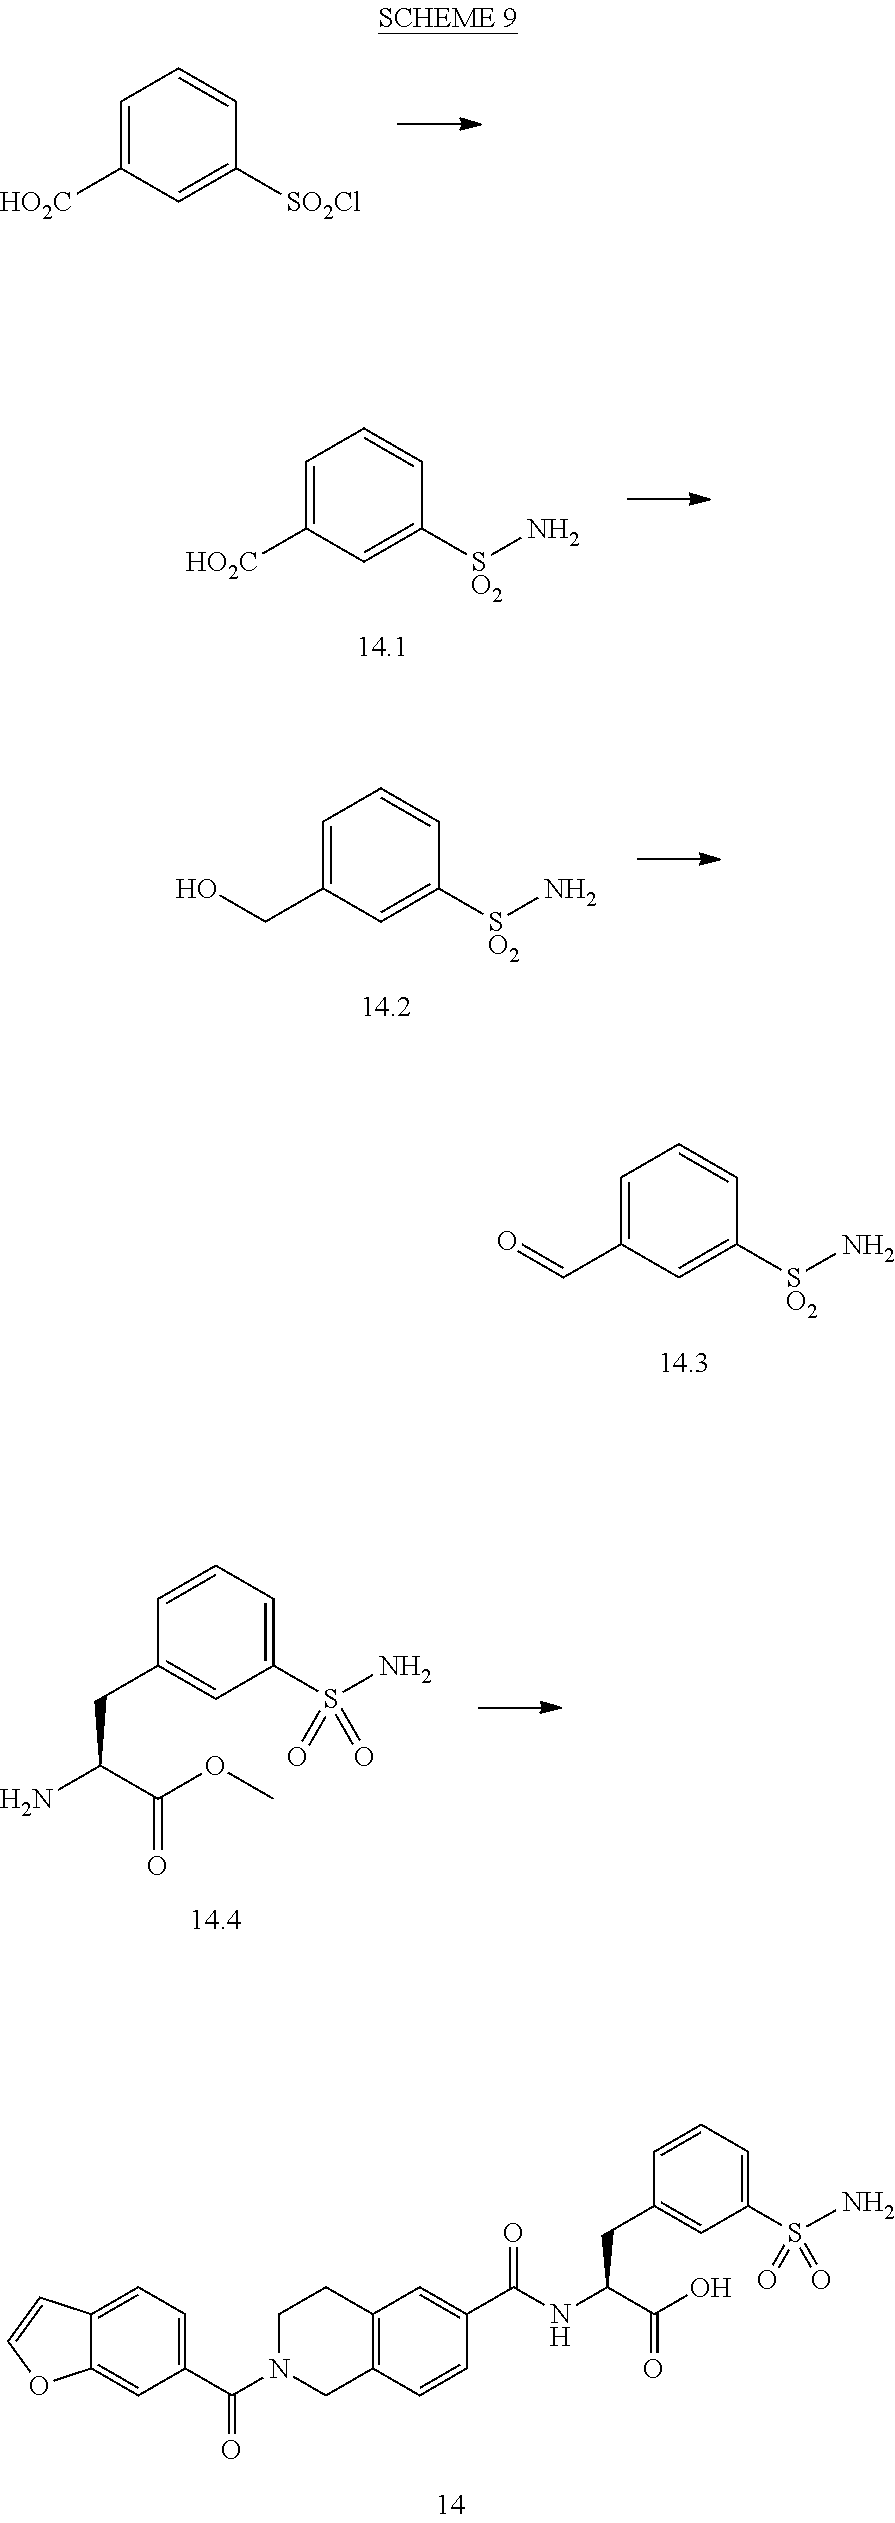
C1=C(C=O)C=C([SO2]N)C=C1.C1=C([HO2C])C=C([SO2Cl])C=C1.C1=C([HO2C])C=C([SO2]N)C=C1.C1=C(CO)C=C([SO2]N)C=C1.C1(S(=O)(N)=O)=CC=CC(CC(C(=O)O)NC(C2=CC3=C(C=C2)CN(C(=O)C2=CC=C4C(=C2)OC=C4)CC3)=O)=C1.C1(S(=O)(N)=O)=CC=CC(CC(C(=O)OC)N)=C1
